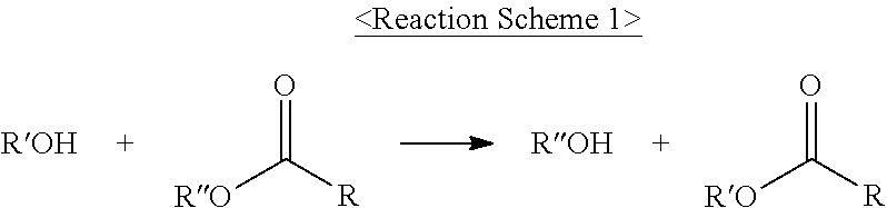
[RO]C([R])=O.[ROH].[RO]C([R])=O
